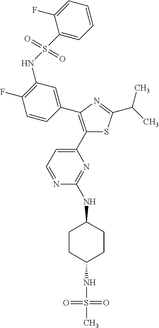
C1(C2=CC=NC(NC3CCC(NS(=O)(=O)C)CC3)=N2)=C(C2=CC(NS(=O)(=O)C3=CC=CC=C3F)=C(F)C=C2)N=C(C(C)C)S1
